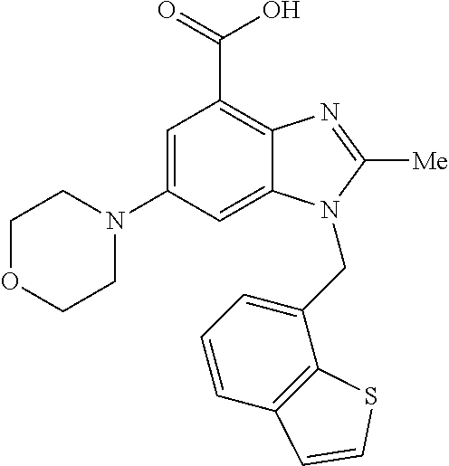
C1(N2CCOCC2)=CC(C(=O)O)=C2C(=C1)N(CC1=CC=CC3=C1SC=C3)C([Me])=N2
